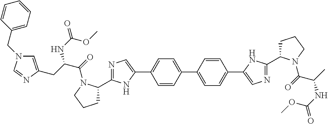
C1=CC(C2=CC=C(C3=CN=C(C4CCCN4C(C(NC(OC)=O)C)=O)N3)C=C2)=CC=C1C1=CN=C(C2CCCN2C(=O)C(CC2=CN(CC3=CC=CC=C3)C=N2)NC(=O)OC)N1
